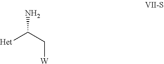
NC(C[W])[Het]
